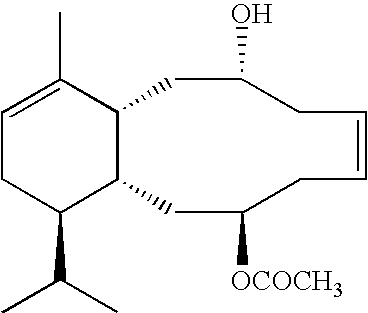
C1(C(C)C)C2C(C(C)=CC1)CC(O)CC=CCC([OCOCH3])C2
